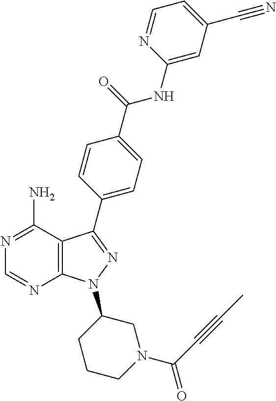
C1=NC2=C(C(N)=N1)C(C1=CC=C(C(=O)NC3=CC(C#N)=CC=N3)C=C1)=NN2C1CCCN(C(C#CC)=O)C1
